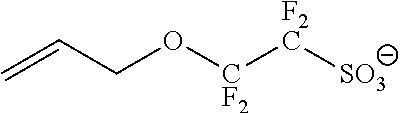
C=CCO[CF2][F2C][SO3]
